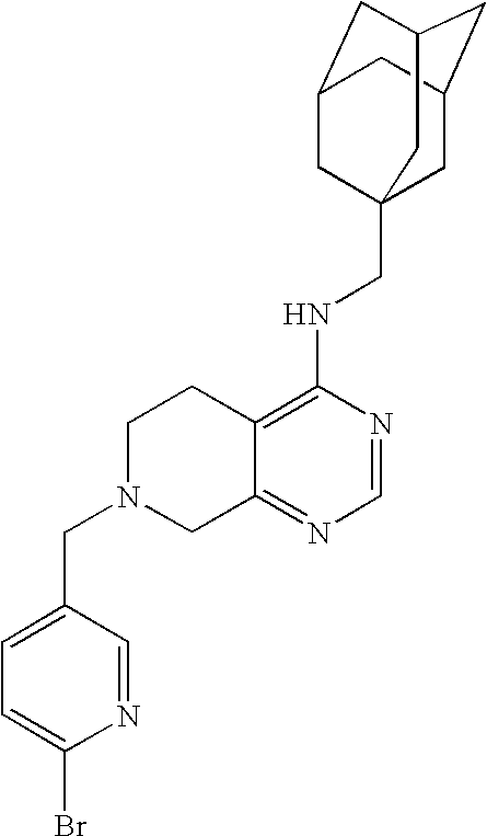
C12=C(NCC34CC5CC(CC(C3)C5)C4)N=CN=C1CN(CC1=CC=C(Br)N=C1)CC2
